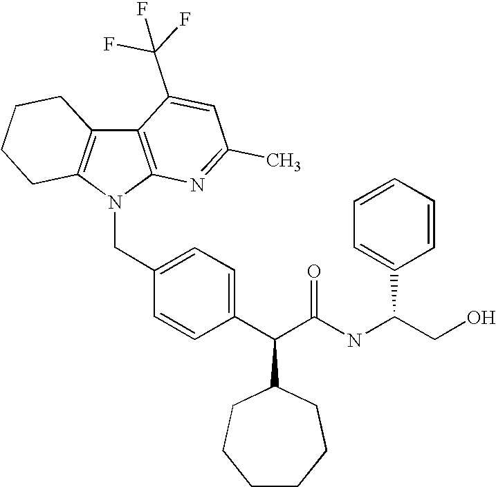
C12=C(N(CC3=CC=C(C(C(NC(C4=CC=CC=C4)CO)=O)C4CCCCCC4)C=C3)C3=C1CCCC3)N=C(C)C=C2C(F)(F)F
